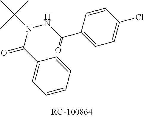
C1=CC=CC(C(=O)N(C(C)(C)C)NC(C2=CC=C(Cl)C=C2)=O)=C1
